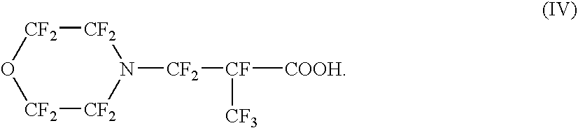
O1[CF2][CF2]N([CF2][CF]([COOH])[CF3])[CF2][CF2]1
